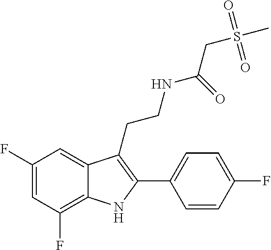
C1=C(F)C=C2C(=C1F)NC(C1=CC=C(F)C=C1)=C2CCNC(CS(C)(=O)=O)=O
